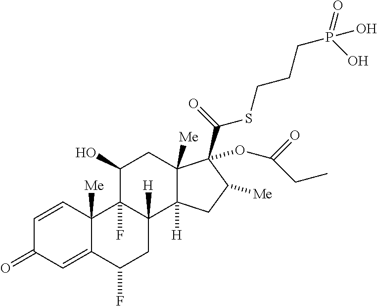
C12([Me])C(=CC(=O)C=C1)C(F)CC1([H])C2(F)C(O)CC2([Me])C1([H])CC([Me])C2(C(=O)SCCCP(O)(O)=O)OC(=O)CC
